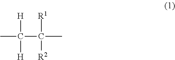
CC(C([R1])(C)[R2])([H])[H]
